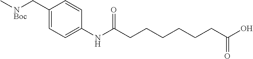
C1=C(NC(CCCCCCC(O)=O)=O)C=CC(C[NBoc]C)=C1
